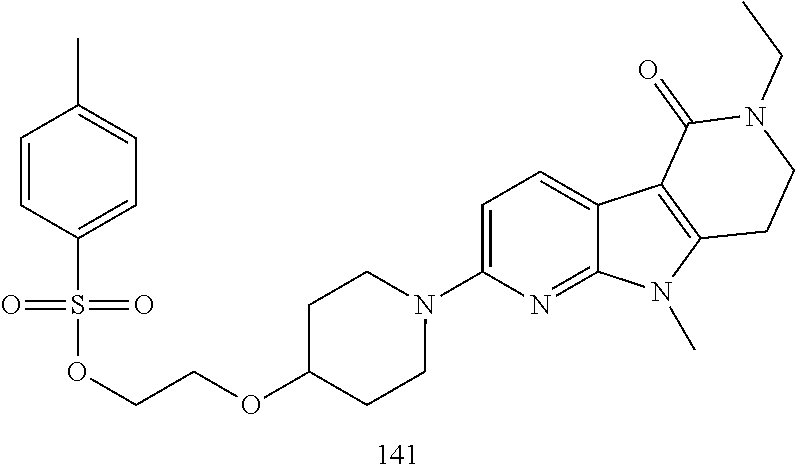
C1=C(N2CCC(OCCOS(C3=CC=C(C)C=C3)(=O)=O)CC2)N=C2C(=C1)C1=C(N2C)CCN(CC)C1=O
